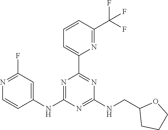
C1(NC2=CC(F)=NC=C2)=NC(C2=CC=CC(C(F)(F)F)=N2)=NC(NCC2CCCO2)=N1
